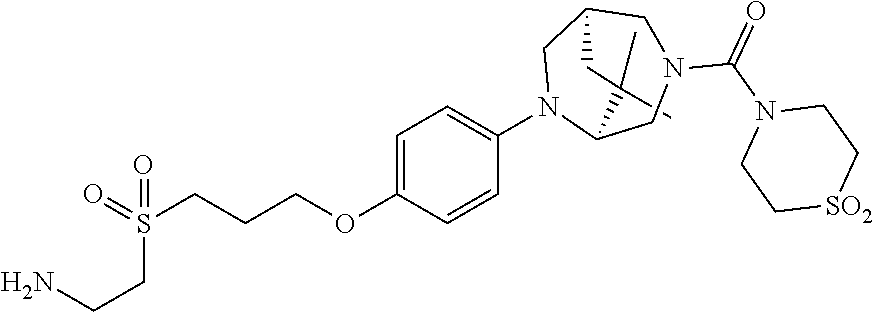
C1(C)(C)C2N(C3=CC=C(OCCCS(=O)(CCN)=O)C=C3)CC(CN(C(N3CC[SO2]CC3)=O)C2)C1
